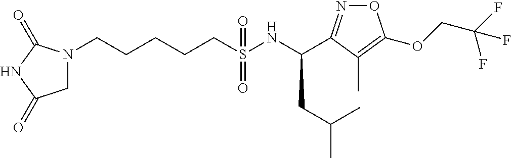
N1(CCCCCS(NC(CC(C)C)C2=NOC(OCC(F)(F)F)=C2C)(=O)=O)CC(=O)NC1=O
